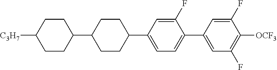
C1CC([C3H7])CCC1C1CCC(C2=CC=C(C3=CC(F)=C([OCF3])C(F)=C3)C(F)=C2)CC1
